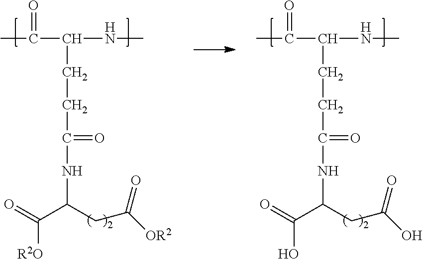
CC(C(CCC(NC(C(=O)[R2O])CC([OR2])=O)=O)NC)=O.CC(C(CCC(NC(C(=O)O)CC(O)=O)=O)NC)=O
